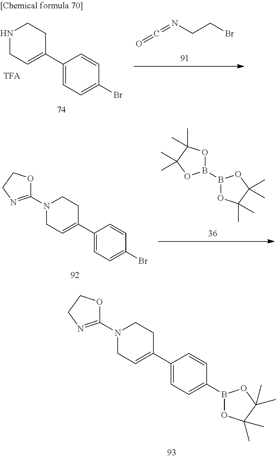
C1(C2=CCN(C3=NCCO3)CC2)=CC=C(B2OC(C)(C)C(C)(C)O2)C=C1.C1(C2=CCN(C3=NCCO3)CC2)=CC=C(Br)C=C1.O1B(B2OC(C)(C)C(C)(C)O2)OC(C)(C)C1(C)C.C(=NCCBr)=O.C1(C2=CCNCC2)=CC=C(Br)C=C1
